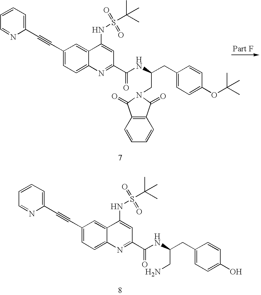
C1=CC=C(C#CC2=CC=C3C(=C2)C(NS(=O)(=O)C(C)(C)C)=CC(C(NC(CC2=CC=C(OC(C)(C)C)C=C2)CN2C(=O)C4=C(C2=O)C=CC=C4)=O)=N3)N=C1.C1=CC=C(C#CC2=CC=C3C(=C2)C(NS(=O)(=O)C(C)(C)C)=CC(C(NC(CC2=CC=C(O)C=C2)CN)=O)=N3)N=C1
